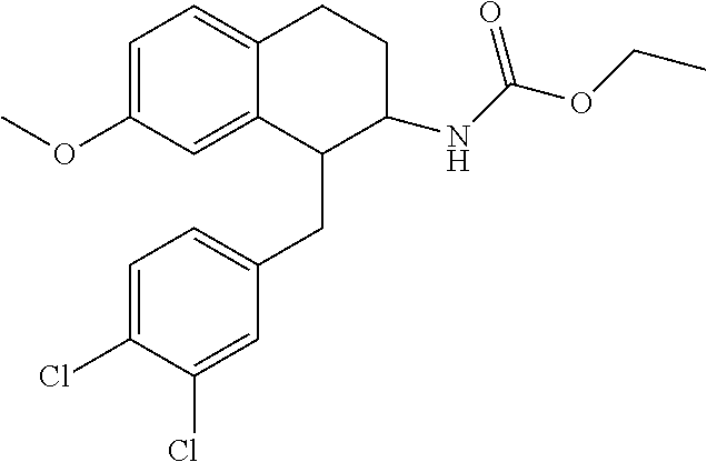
C1=C(OC)C=C2C(=C1)CCC(NC(OCC)=O)C2CC1=CC=C(Cl)C(Cl)=C1
